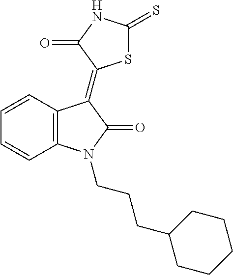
C12=C(C=CC=C1)C(=C1SC(=S)NC1=O)C(=O)N2CCCC1CCCCC1
